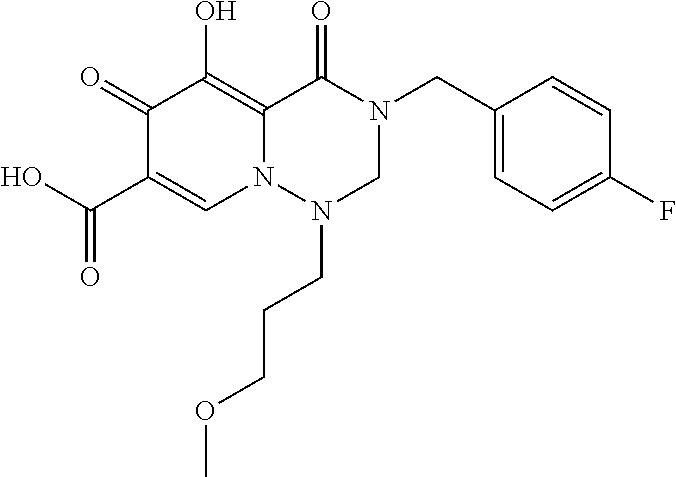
C1(CN2C(=O)C3=C(O)C(=O)C(C(O)=O)=CN3N(CCCOC)C2)=CC=C(F)C=C1
